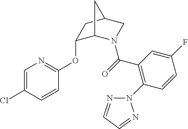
C1=C(Cl)C=CC(OC2C3N(C(=O)C4=C(N5N=CC=N5)C=CC(F)=C4)CC(C2)C3)=N1
